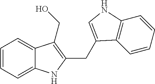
C1=CC=C2C(=C1)C(CO)=C(CC1=CNC3=C1C=CC=C3)N2
